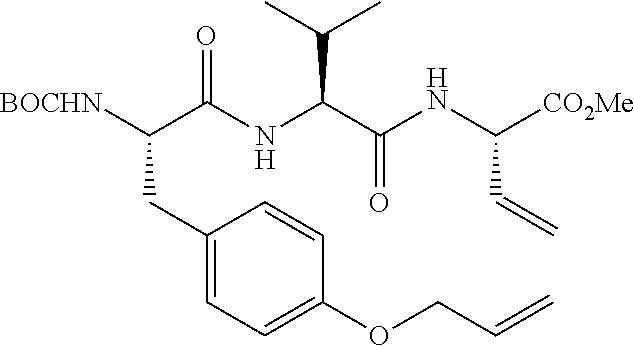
[BOCHN]C(C(NC(C(C)C)C(NC([CO2Me])C=C)=O)=O)CC1=CC=C(OCC=C)C=C1
